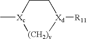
[Xc]1(C)CC[Xd]([R11])[(CH2)v]1
